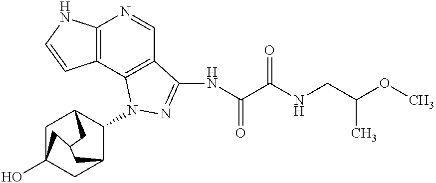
C12=C(C3=C(C=N1)C(NC(C(NCC(OC)C)=O)=O)=NN3C1C3CC4(O)CC1CC(C3)C4)C=CN2
